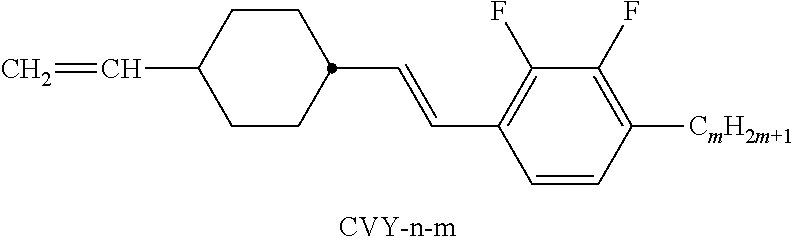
C1CC(C=CC2=C(F)C(F)=C([CmH2m+1])C=C2)CCC1C=C
